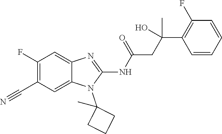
C1(F)=C(C#N)C=C2C(=C1)N=C(NC(=O)CC(C1=C(F)C=CC=C1)(O)C)N2C1(C)CCC1
